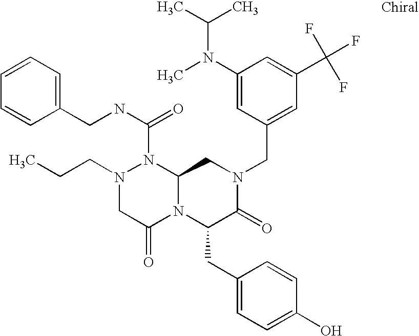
N1(CCC)CC(=O)N2C(N1C(NCC1=CC=CC=C1)=O)CN(CC1=CC(C(F)(F)F)=CC(N(C(C)C)C)=C1)C(=O)C2CC1=CC=C(O)C=C1
